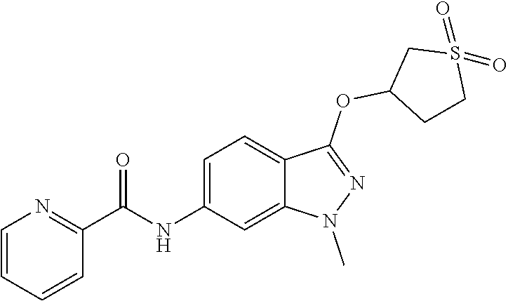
C1=CC=CC(C(NC2=CC=C3C(=C2)N(C)N=C3OC2CCS(=O)(=O)C2)=O)=N1
